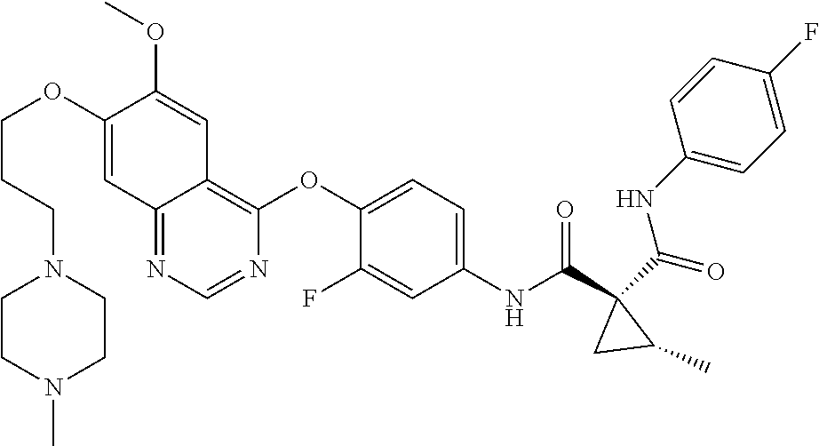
O=C(C1(C(NC2=CC=C(OC3=C4C(=NC=N3)C=C(OCCCN3CCN(C)CC3)C(OC)=C4)C(F)=C2)=O)C(C)C1)NC1=CC=C(F)C=C1
